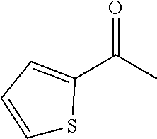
O=C(C)C1=CC=CS1
